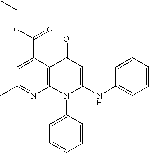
C1(C)=NC2=C(C(C(OCC)=O)=C1)C(=O)C=C(NC1=CC=CC=C1)N2C1=CC=CC=C1
